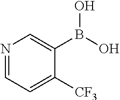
N1=CC=C([CF3])C(B(O)O)=C1
